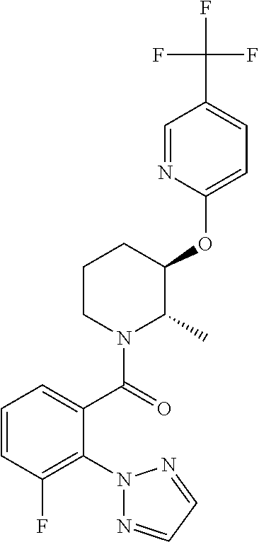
C1=CC(F)=C(N2N=CC=N2)C(C(=O)N2C(C)C(OC3=CC=C(C(F)(F)F)C=N3)CCC2)=C1
